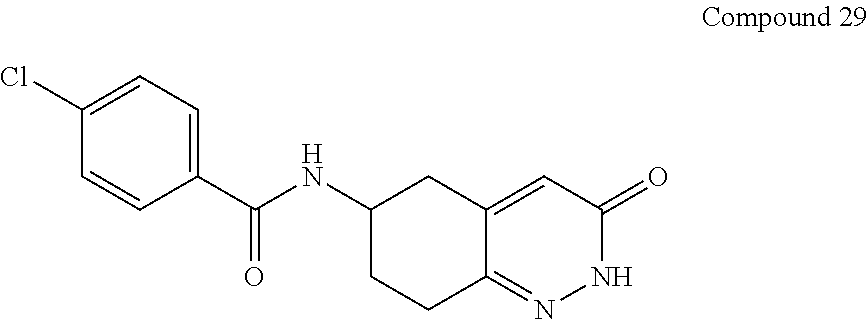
C1(C(NC2CCC3=NNC(=O)C=C3C2)=O)=CC=C(Cl)C=C1
